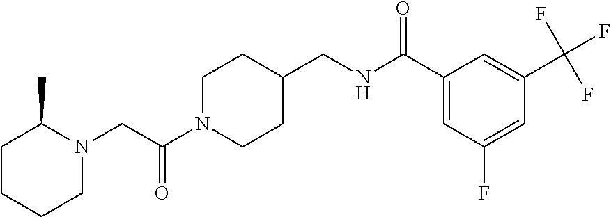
N1(CC(N2CCC(CNC(C3=CC(F)=CC(C(F)(F)F)=C3)=O)CC2)=O)C(C)CCCC1
